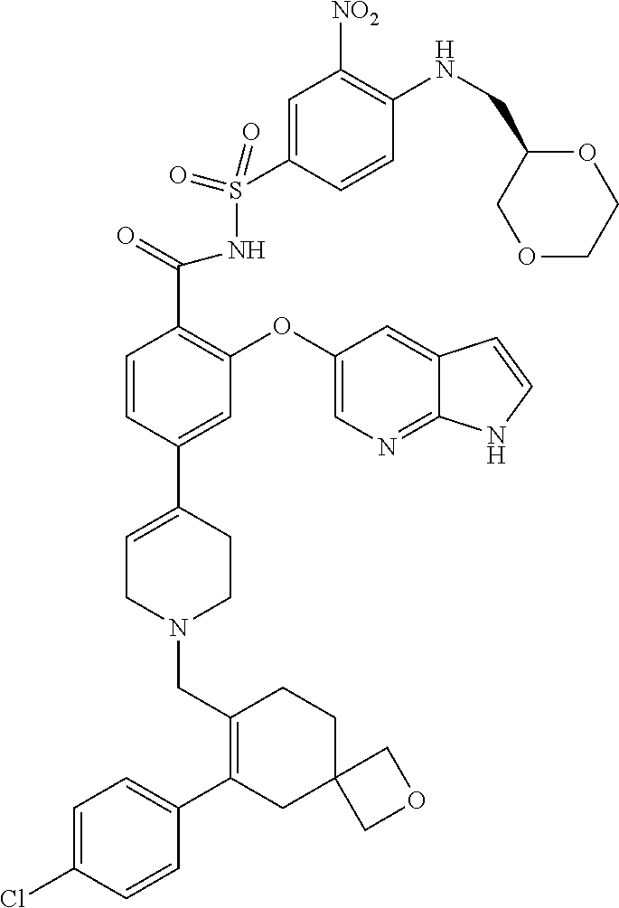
C1(C2=CC=C(Cl)C=C2)=C(CN2CCC(C3=CC(OC4=CN=C5C(=C4)C=CN5)=C(C(=O)NS(=O)(=O)C4=CC([NO2])=C(NCC5COCCO5)C=C4)C=C3)=CC2)CCC2(C1)COC2
